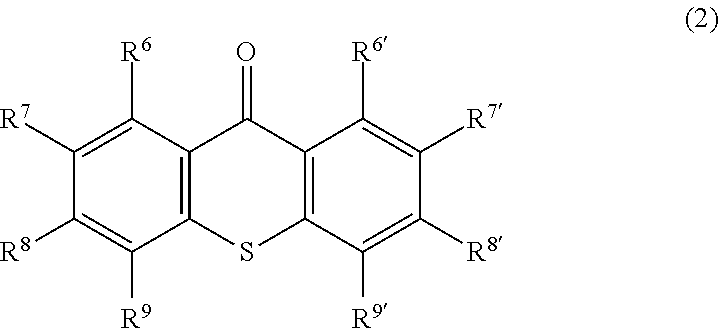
C1([R6])=C([R7])C([R8])=C([R9])C2=C1C(=O)C1=C(S2)C([R9])=C([R8])C([R7])=C1[R6]
